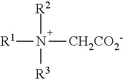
[R1]N([CH2CO2-])([R3])[R2]
